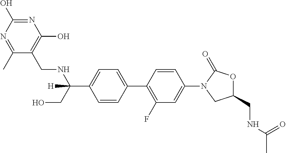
C(C1=CC=C(C2=C(F)C=C(N3CC(CNC(C)=O)OC3=O)C=C2)C=C1)(CO)(NCC1=C(O)N=C(O)N=C1C)[H]
